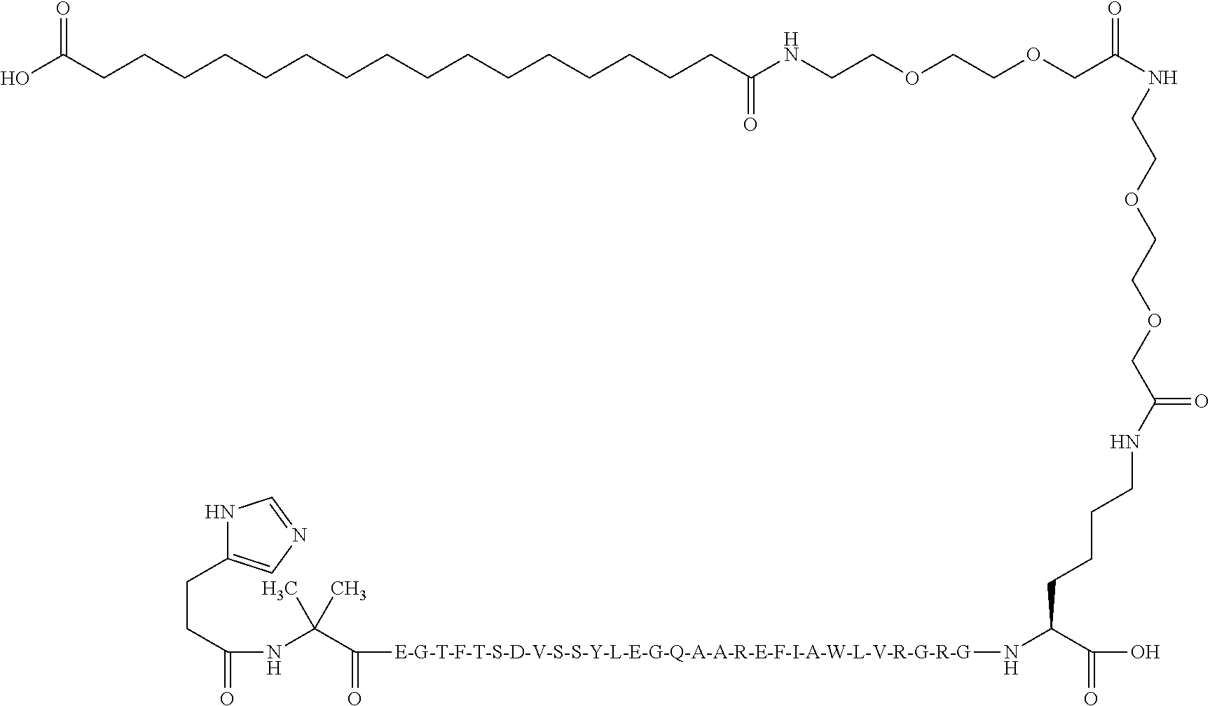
C(CC1=CN=CN1)C(=O)NC(C(=O)[E-G-T-F-T-S-D-V-S-S-Y-L-E-G-Q-A-A-R-E-F-I-A-W-L-V-R-G-R-G]NC(C(=O)O)CCCCNC(=O)COCCOCCNC(=O)COCCOCCNC(CCCCCCCCCCCCCCCCC(O)=O)=O)(C)C
